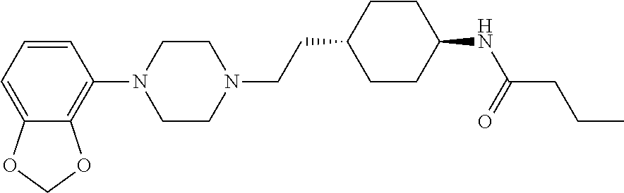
C1=CC=C2C(=C1N1CCN(CCC3CCC(NC(=O)CCC)CC3)CC1)OCO2
